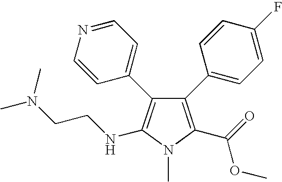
C1=NC=CC(C2=C(NCCN(C)C)N(C)C(C(=O)OC)=C2C2=CC=C(F)C=C2)=C1
